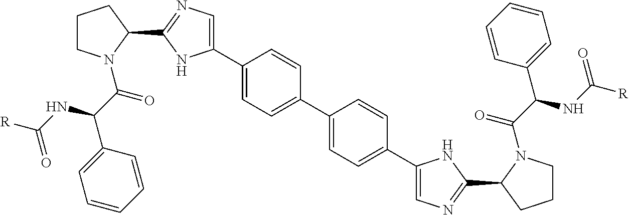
C1CN(C(C(C2=CC=CC=C2)NC([R])=O)=O)C(C2=NC=C(C3=CC=C(C4=CC=C(C5=CN=C(C6N(C(C(C7=CC=CC=C7)NC([R])=O)=O)CCC6)N5)C=C4)C=C3)N2)C1
